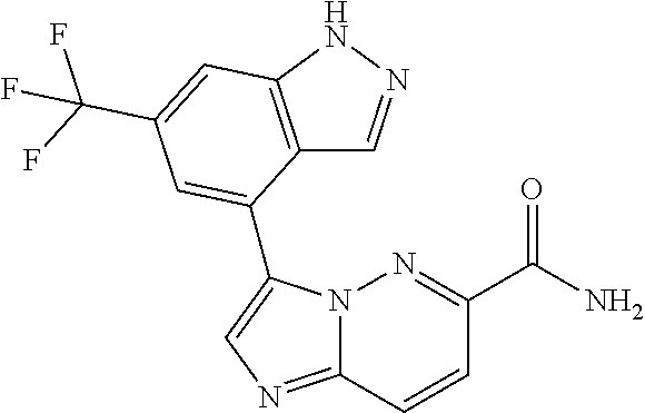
N12C(=NC=C1C1=CC(C(F)(F)F)=CC3=C1C=NN3)C=CC(C(N)=O)=N2
